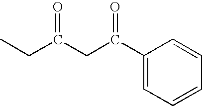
CCC(CC(C1=CC=CC=C1)=O)=O
